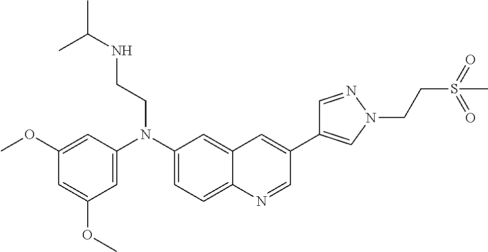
C1(N(C2=CC(OC)=CC(OC)=C2)CCNC(C)C)=CC=C2C(=C1)C=C(C1=CN(CCS(=O)(=O)C)N=C1)C=N2
